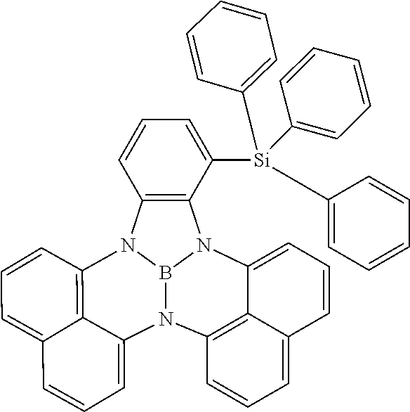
N12B3N(C4=C(N3C3=C5C1=CC=CC5=CC=C3)C=CC=C4[Si](C1=CC=CC=C1)(C1=CC=CC=C1)C1=CC=CC=C1)C1=CC=CC3=CC=CC2=C13
